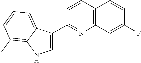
C12=C(C=CC(C3=CNC4=C(C)C=CC=C34)=N1)C=CC(F)=C2
